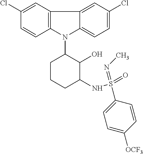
N1(C2CCCC(NS(=O)(=NC)C3=CC=C([OCF3])C=C3)C2O)C2=C(C3=CC(Cl)=CC=C13)C=C(Cl)C=C2
